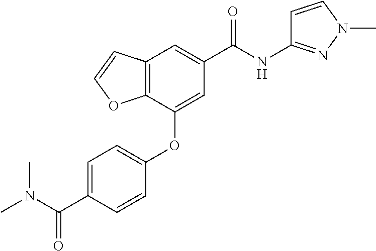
C12=C(C(OC3=CC=C(C(N(C)C)=O)C=C3)=CC(C(NC3=NN(C)C=C3)=O)=C1)OC=C2
